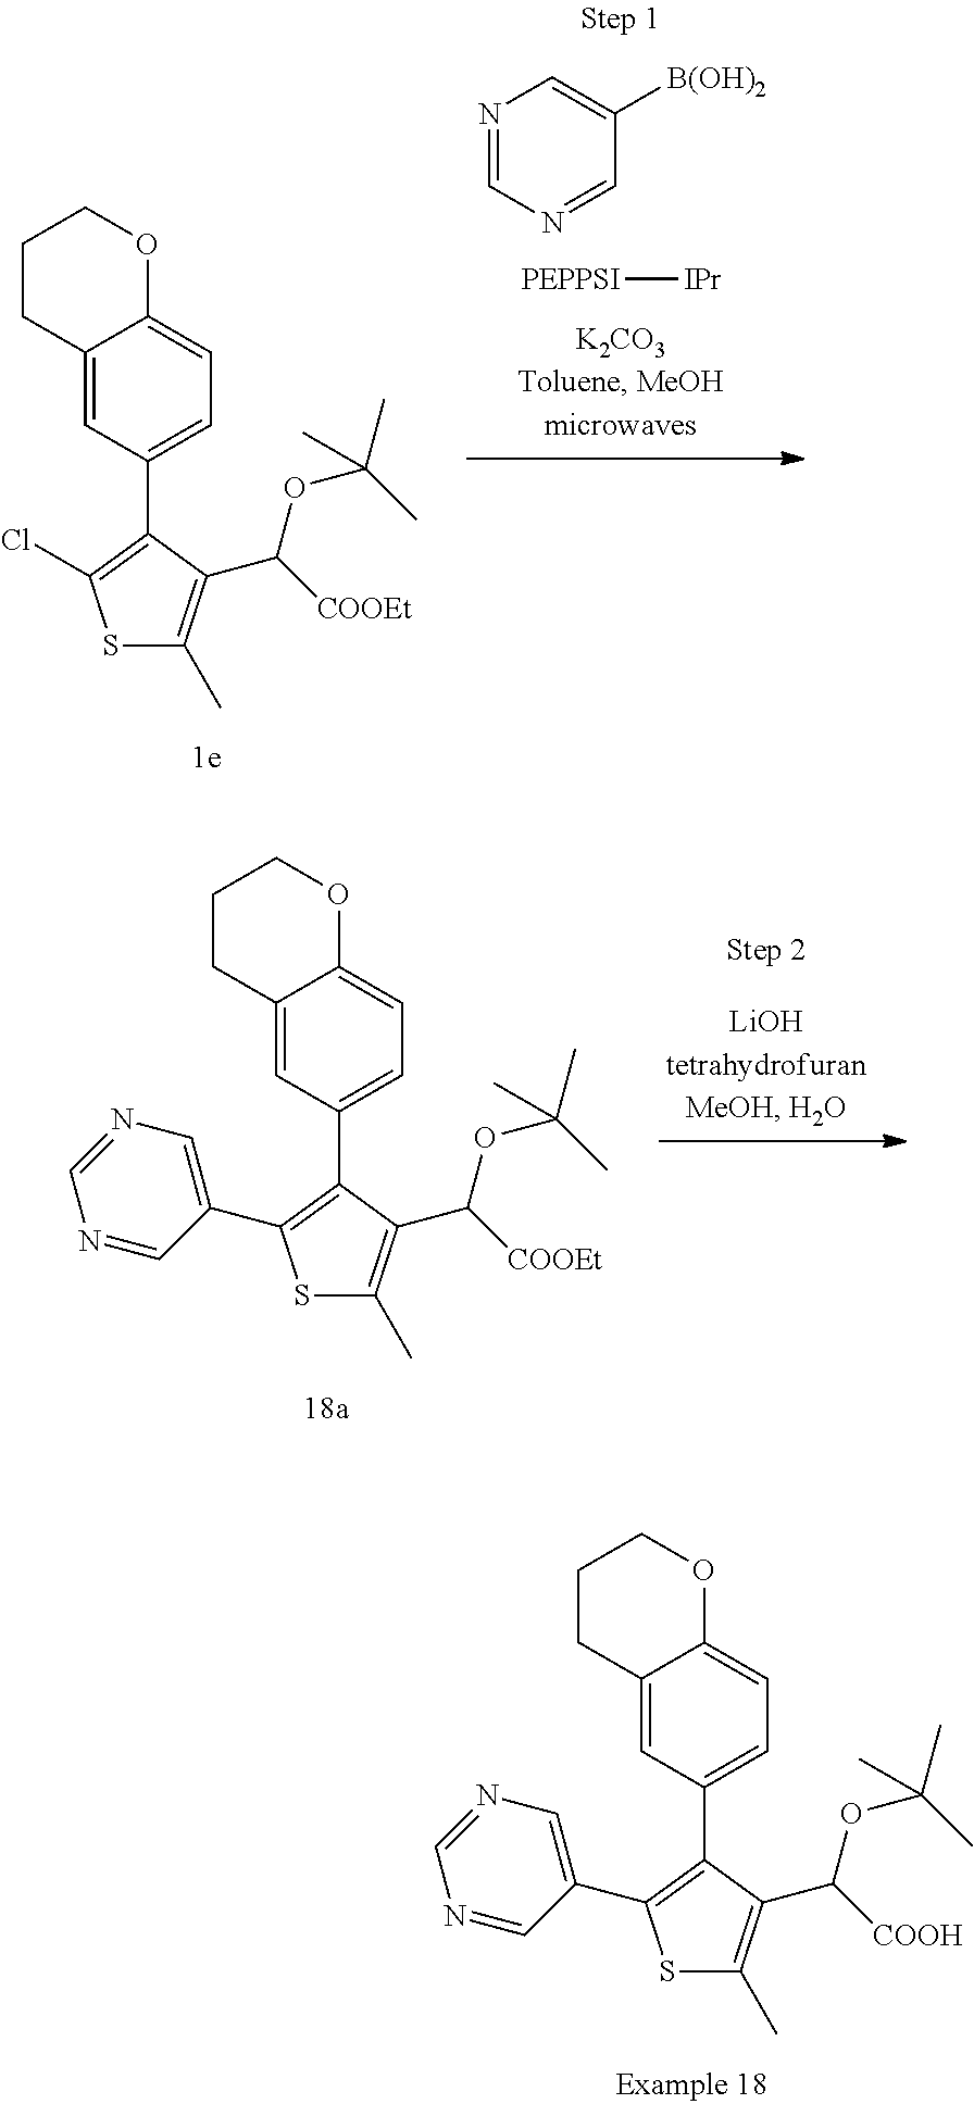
C12=CC(C3=C(C4=CN=CN=C4)SC(C)=C3C([COOH])OC(C)(C)C)=CC=C1OCCC2.C12=CC(C3=C(C4=CN=CN=C4)SC(C)=C3C([COOEt])OC(C)(C)C)=CC=C1OCCC2.[PEPPSI][IPr].N1=CN=CC([B(OH)2])=C1.C12=CC(C3=C(Cl)SC(C)=C3C([COOEt])OC(C)(C)C)=CC=C1OCCC2
